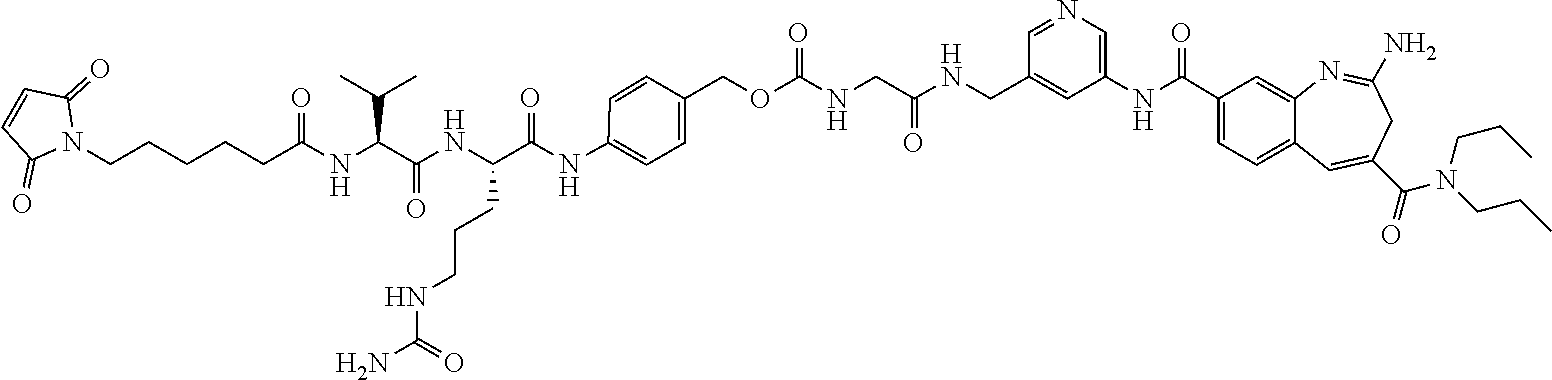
N1=CC(CNC(CNC(OCC2=CC=C(NC(C(NC(C(NC(CCCCCN3C(=O)C=CC3=O)=O)C(C)C)=O)CCCNC(N)=O)=O)C=C2)=O)=O)=CC(NC(C2=CC=C3C(=C2)N=C(N)CC(C(=O)N(CCC)CCC)=C3)=O)=C1
